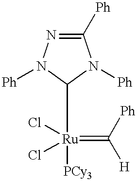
C1([Ph])=NN([Ph])C([Ru]([PCy3])(Cl)(Cl)=C([Ph])[H])N1[Ph]
